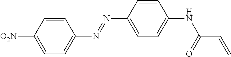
C1=CC(N=NC2=CC=C(NC(C=C)=O)C=C2)=CC=C1[O2N]
